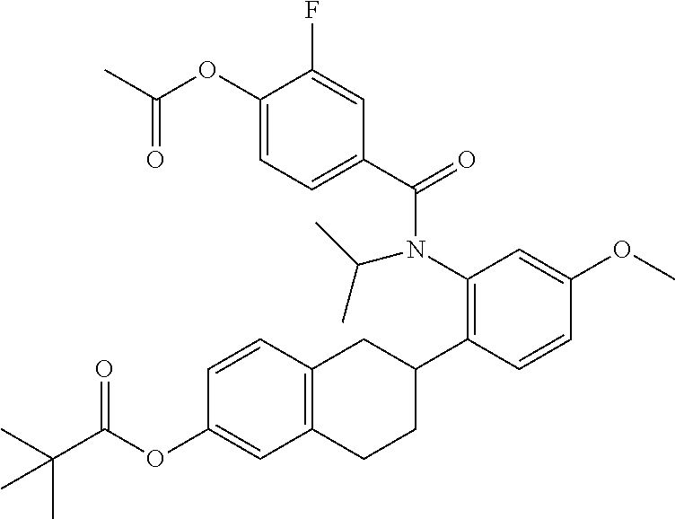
C1(OC(C)=O)=CC=C(C(N(C2=C(C3CC4=C(CC3)C=C(OC(C(C)(C)C)=O)C=C4)C=CC(OC)=C2)C(C)C)=O)C=C1F
